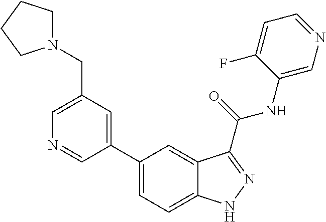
C1(CN2CCCC2)=CN=CC(C2=CC=C3C(=C2)C(C(NC2=CN=CC=C2F)=O)=NN3)=C1
